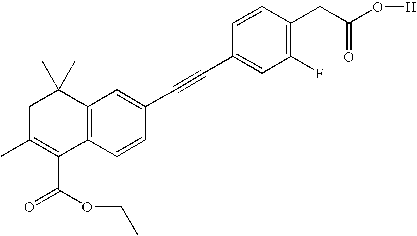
C1(F)=C(CC(O[H])=O)C=CC(C#CC2=CC3=C(C=C2)C(C(OCC)=O)=C(C)CC3(C)C)=C1
